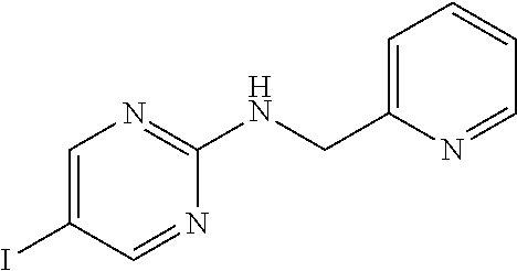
C1(I)=CN=C(NCC2=CC=CC=N2)N=C1
